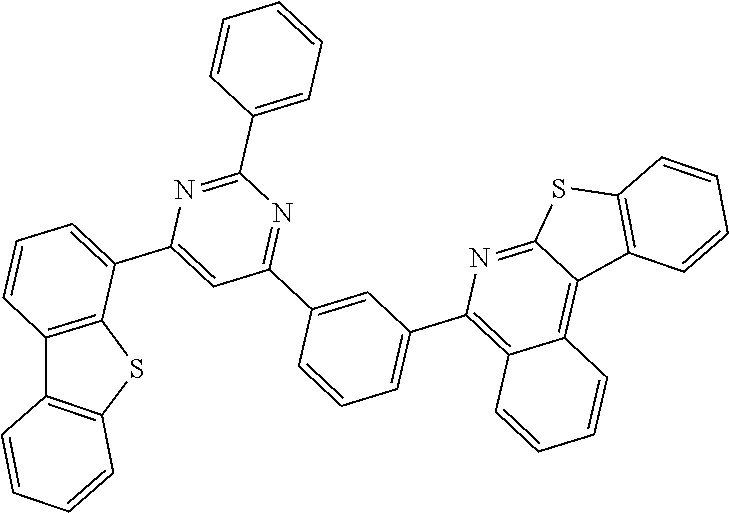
C1=CC2=C(C(C3=CC(C4=CC(C5=C6C(=C7C(=N5)SC5=C7C=CC=C5)C=CC=C6)=CC=C4)=NC(C4=CC=CC=C4)=N3)=C1)SC1=C2C=CC=C1
